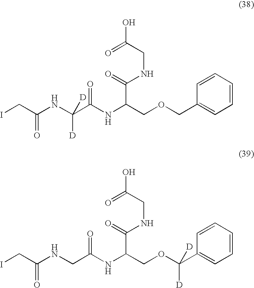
ICC(NC(C(NC(COCC1=CC=CC=C1)C(NCC(=O)O)=O)=O)([D])[D])=O.ICC(NCC(NC(COC(C1=CC=CC=C1)([D])[D])C(NCC(=O)O)=O)=O)=O
